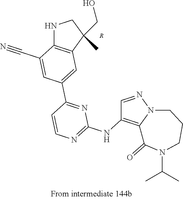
[R].C1=C(C2=NC(NC3=C4N(N=C3)CCCN(C(C)C)C4=O)=NC=C2)C=C(C#N)C2=C1C(C)(CO)CN2
